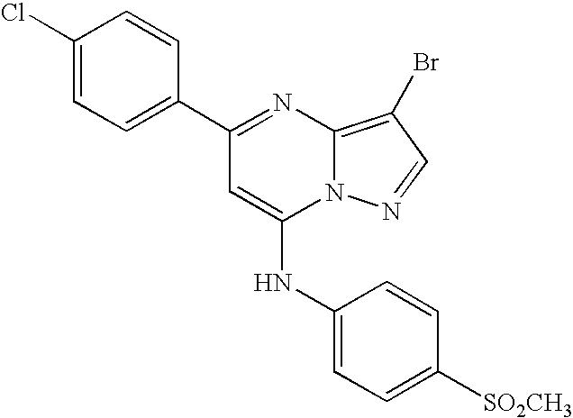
C1=C(C2=NC3=C(Br)C=NN3C(NC3=CC=C([SO2CH3])C=C3)=C2)C=CC(Cl)=C1
